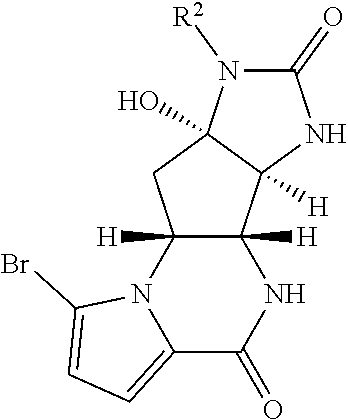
C12=CC=C(Br)N1C1([H])C([H])(NC2=O)C2([H])C(O)(C1)N([R2])C(=O)N2
